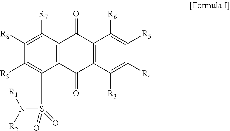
C12=C(C([R7])=C([R8])C([R9])=C1S(N([R2])[R1])(=O)=O)C(=O)C1=C(C2=O)C([R3])=C([R4])C([R5])=C1[R6]
